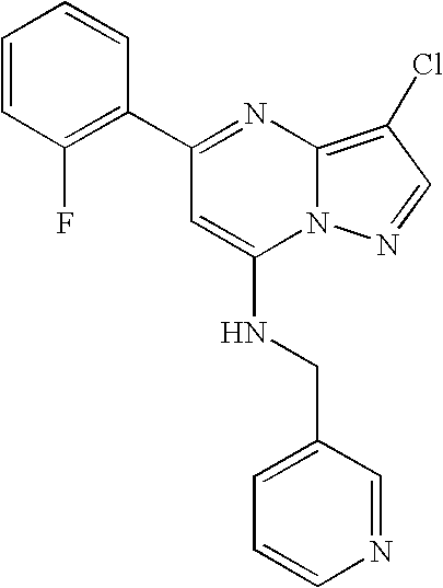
C1(C2=C(F)C=CC=C2)=NC2=C(Cl)C=NN2C(NCC2=CC=CN=C2)=C1
